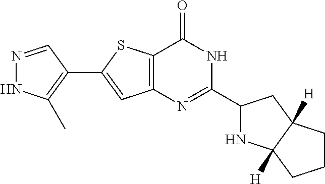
N1=CC(C2=CC3=C(S2)C(=O)NC(C2NC4([H])C([H])(C2)CCC4)=N3)=C(C)N1
